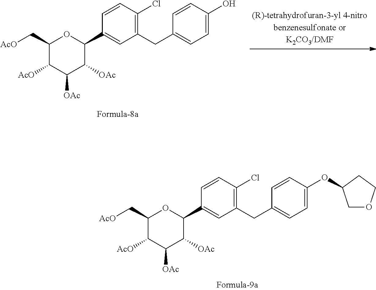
C1(CC2=CC=C(O)C=C2)=C(Cl)C=CC(C2OC(C[AcO])C([AcO])C([OAc])C2[OAc])=C1.C1(CC2=CC=C(OC3COCC3)C=C2)=C(Cl)C=CC(C2OC(C[AcO])C([AcO])C([OAc])C2[OAc])=C1
